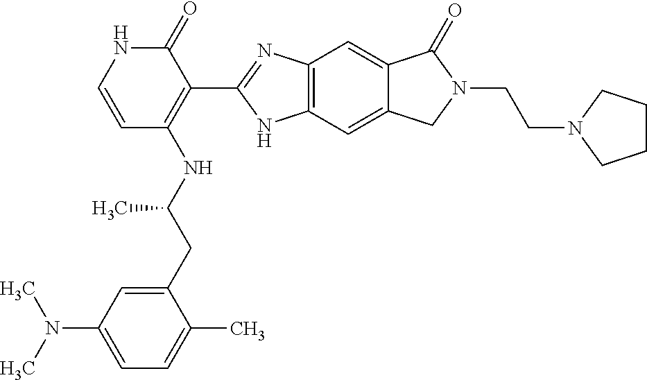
C12=C(C=C3C(=C1)C(=O)N(CCN1CCCC1)C3)NC(C1=C(NC(CC3=CC(N(C)C)=CC=C3C)C)C=CNC1=O)=N2
